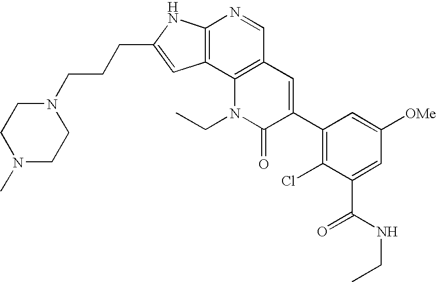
C12=C(C3=C(C=N1)C=C(C1=C(Cl)C(C(NCC)=O)=CC([OMe])=C1)C(=O)N3CC)C=C(CCCN1CCN(C)CC1)N2
